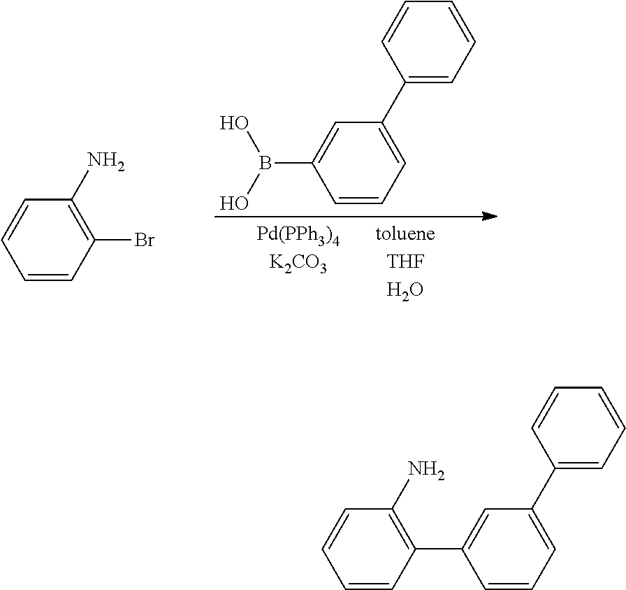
C1=CC(Br)=C(N)C=C1.C1=CC=C(C2=CC=CC=C2)C=C1B(O)O.C1=CC=C(C2=CC=CC=C2)C=C1C1=C(N)C=CC=C1
